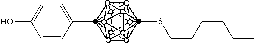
C1=CC(C)=CC=C1O.CSCCCCCC
